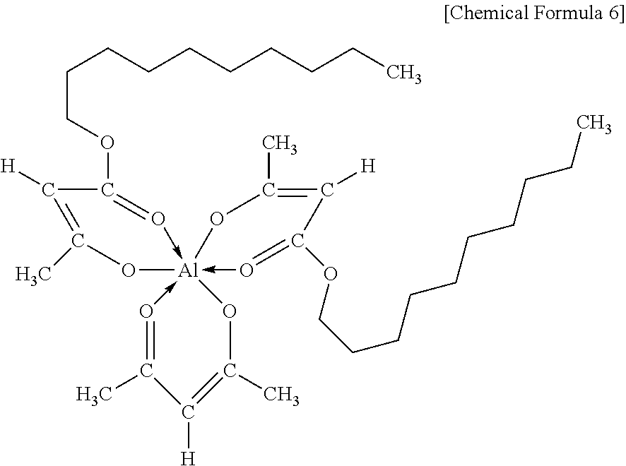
O1[Al]23(-O=C(OCCCCCCCCCC)C([H])=C1C)(-O=C(OCCCCCCCCCC)C([H])=C(C)O2)-O=C(C)C([H])=C(C)O3
